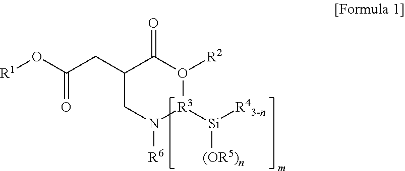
[R1]OC(CC1C(=O)O([R2])[R3]([Si]([(OR5)n])[R43-n])N([R6])C1)=O
